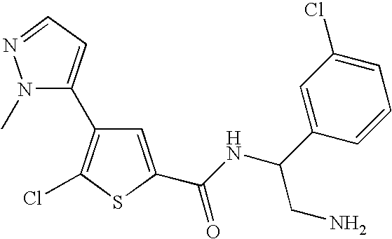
N1(C)N=CC=C1C1=C(Cl)SC(C(NC(C2=CC(Cl)=CC=C2)CN)=O)=C1
